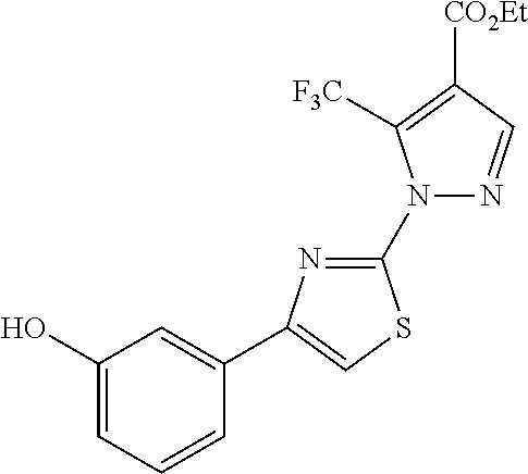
N1(C2=NC(C3=CC(O)=CC=C3)=CS2)N=CC([CO2Et])=C1[F3C]
